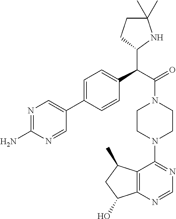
C1=C(C2=CN=C(N)N=C2)C=CC(C(C(=O)N2CCN(C3=NC=NC4=C3C(C)CC4O)CC2)C2NC(C)(C)CC2)=C1
